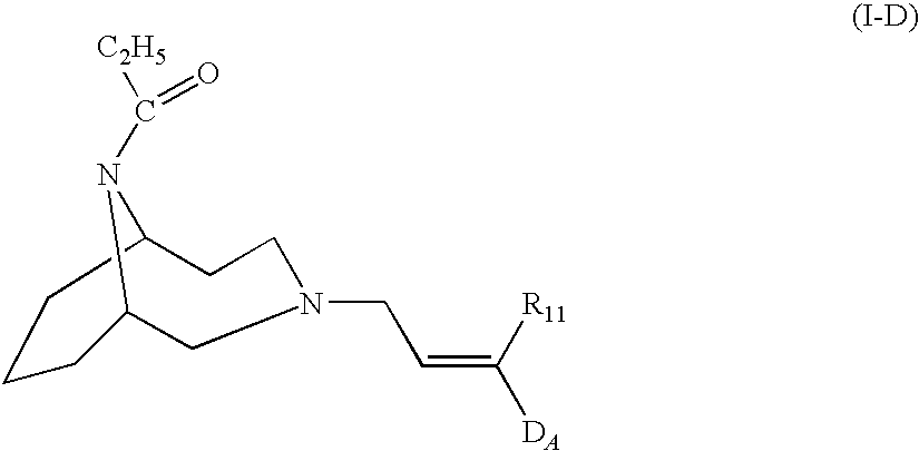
C1CCC2CCN(CC=C([DA])[R11])CC1N2C([C2H5])=O
